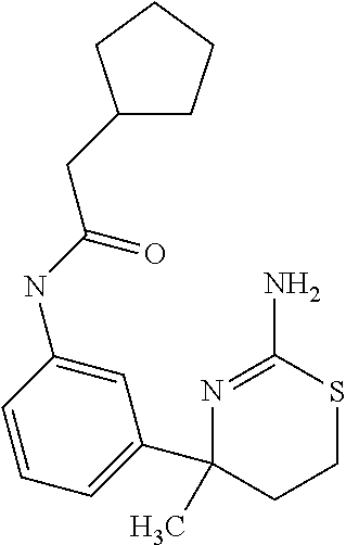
C1=C(NC(CC2CCCC2)=O)C=CC=C1C1(C)CCSC(N)=N1
